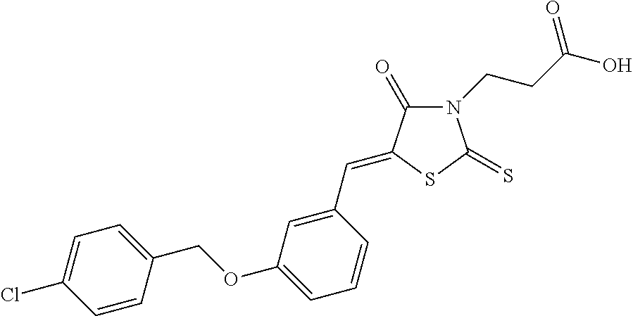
N1(CCC(O)=O)C(=O)C(=CC2=CC(OCC3=CC=C(Cl)C=C3)=CC=C2)SC1=S
